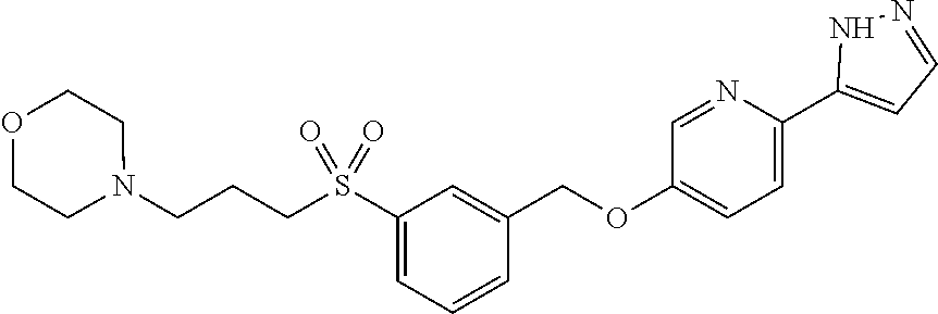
C1=C(C2=CC=NN2)N=CC(OCC2=CC(S(CCCN3CCOCC3)(=O)=O)=CC=C2)=C1
